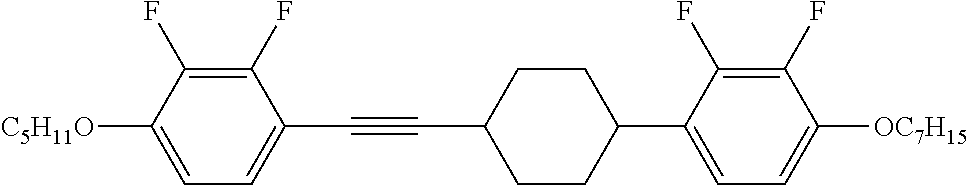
C1(F)=C(F)C([C5H11O])=CC=C1C#CC1CCC(C2=CC=C([OC7H15])C(F)=C2F)CC1
